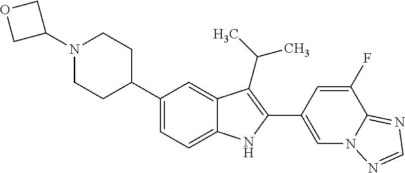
C1(N2CCC(C3=CC=C4C(=C3)C(C(C)C)=C(C3=CN5C(=NC=N5)C(F)=C3)N4)CC2)COC1
